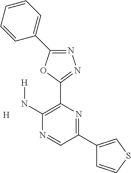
[H].N([H])C1=C(C2=NN=C(C3=CC=CC=C3)O2)N=C(C2=CSC=C2)C=N1
